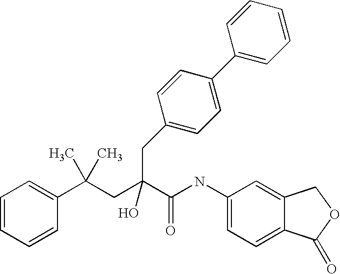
C1=CC=CC(C(CC(C(NC2=CC=C3C(=C2)COC3=O)=O)(O)CC2=CC=C(C3=CC=CC=C3)C=C2)(C)C)=C1
